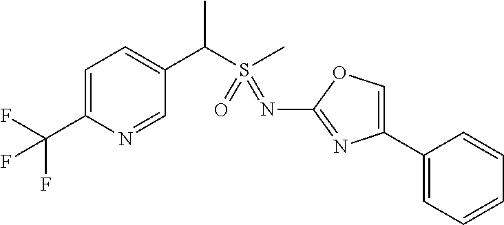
C1=C(C(F)(F)F)N=CC(C(S(C)(=O)=NC2=NC(C3=CC=CC=C3)=CO2)C)=C1
